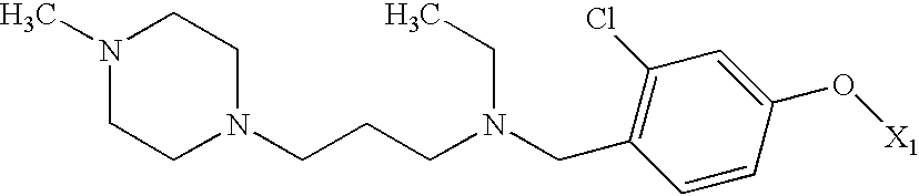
C(C1=C(Cl)C=C(O[X1])C=C1)N(CC)CCCN1CCN(C)CC1
